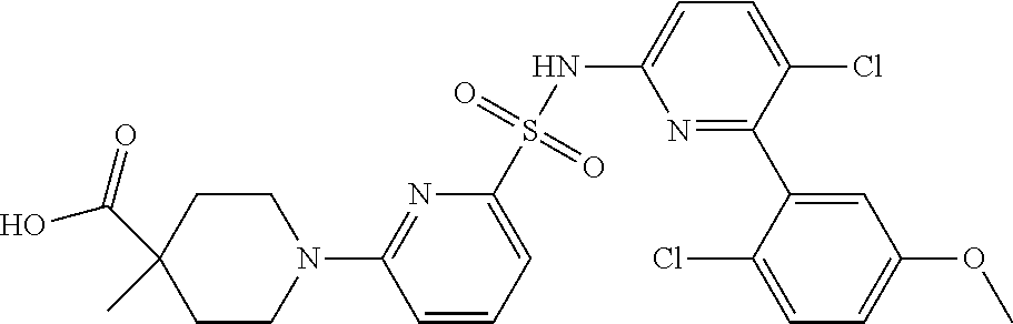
N1(C2=NC(S(NC3=CC=C(Cl)C(C4=CC(OC)=CC=C4Cl)=N3)(=O)=O)=CC=C2)CCC(C(=O)O)(C)CC1
